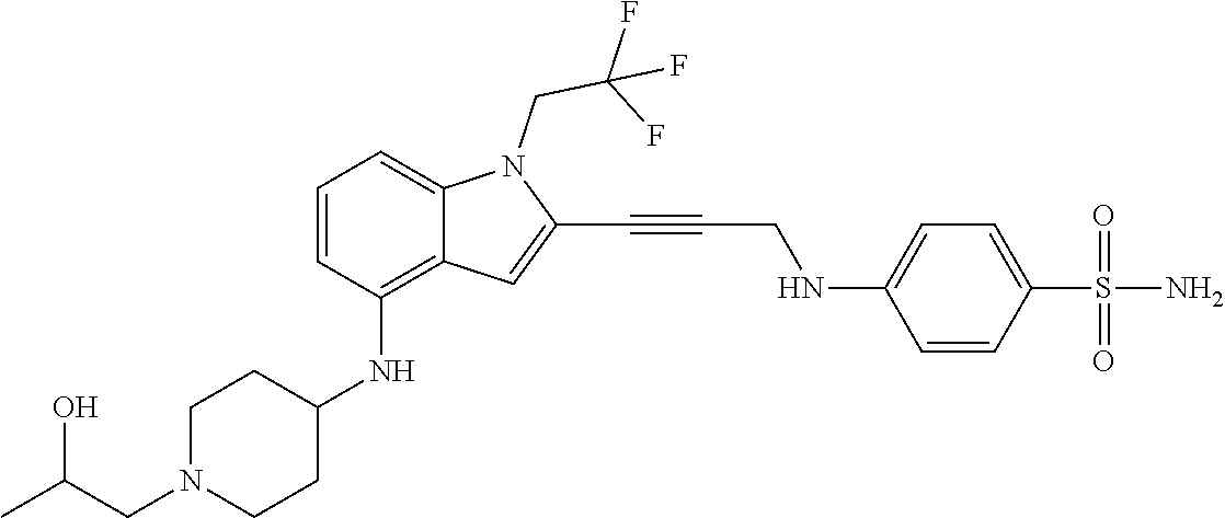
C1=CC(S(N)(=O)=O)=CC=C1NCC#CC1=CC2=C(NC3CCN(CC(C)O)CC3)C=CC=C2N1CC(F)(F)F
